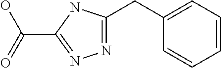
N1=C(CC2=CC=CC=C2)NC(C(=O)O)=N1
